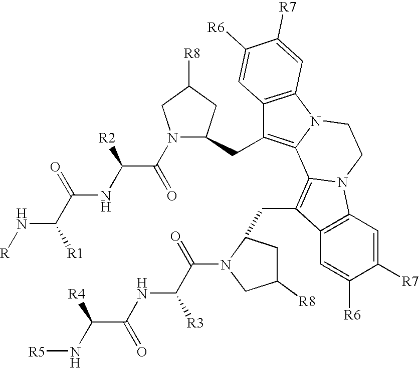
N1(C(=O)C(NC(=O)C(N[R])[R1])[R2])C(CC2=C3N(C4=C2C=C([R6])C([R7])=C4)CCN2C3=C(CC3CC([R8])CN3C(C([R3])NC(C(N[R5])[R4])=O)=O)C3=C2C=C([R7])C([R6])=C3)CC([R8])C1
